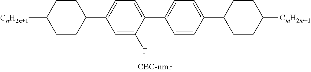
C1CC(C2=CC=C(C3=CC=C(C4CCC([CnH2n+1])CC4)C=C3F)C=C2)CCC1[CmH2m+1]
